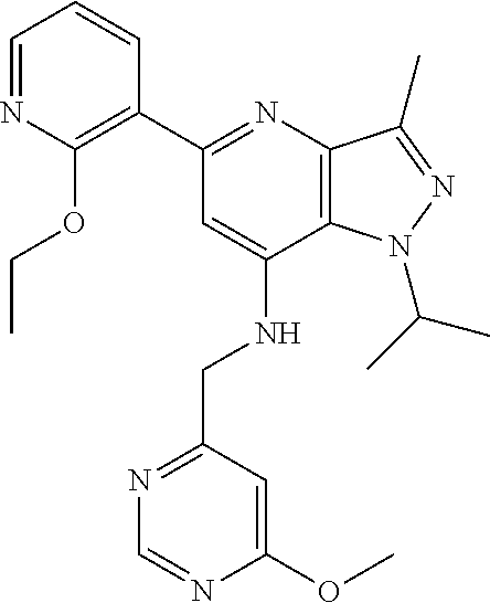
C12=C(C(C)=NN1C(C)C)N=C(C1=C(OCC)N=CC=C1)C=C2NCC1=NC=NC(OC)=C1
